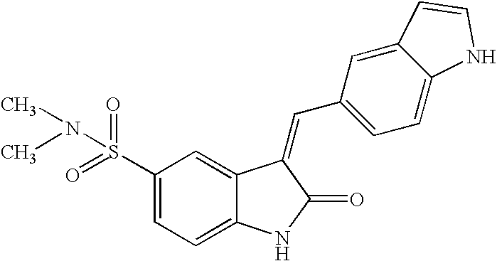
C1(S(=O)(=O)N(C)C)=CC=C2C(=C1)C(=CC1=CC=C3C(=C1)C=CN3)C(=O)N2
